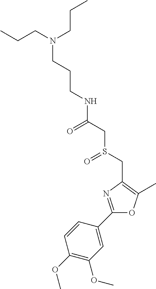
C(CCN(CCC)CCC)NC(CS(CC1=C(C)OC(C2=CC(OC)=C(OC)C=C2)=N1)=O)=O
